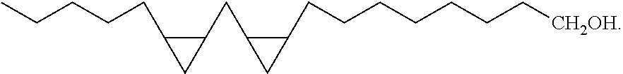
C1(CC2C(CCCCCCC[CH2OH])C2)C(CCCCC)C1
